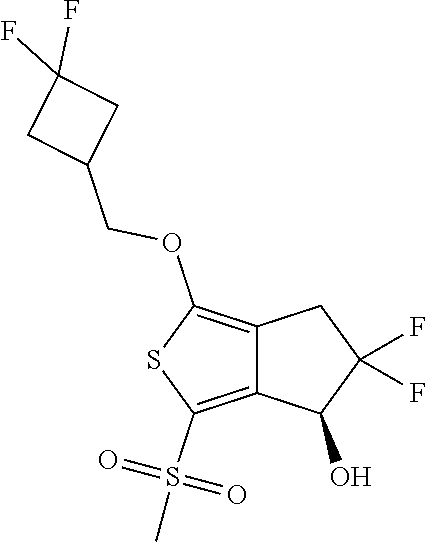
C12=C(OCC3CC(F)(F)C3)SC(S(C)(=O)=O)=C1C(O)C(F)(F)C2
